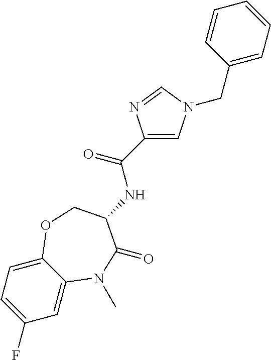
C1=C2C(=CC=C1F)OCC(NC(C1=CN(CC3=CC=CC=C3)C=N1)=O)C(=O)N2C
